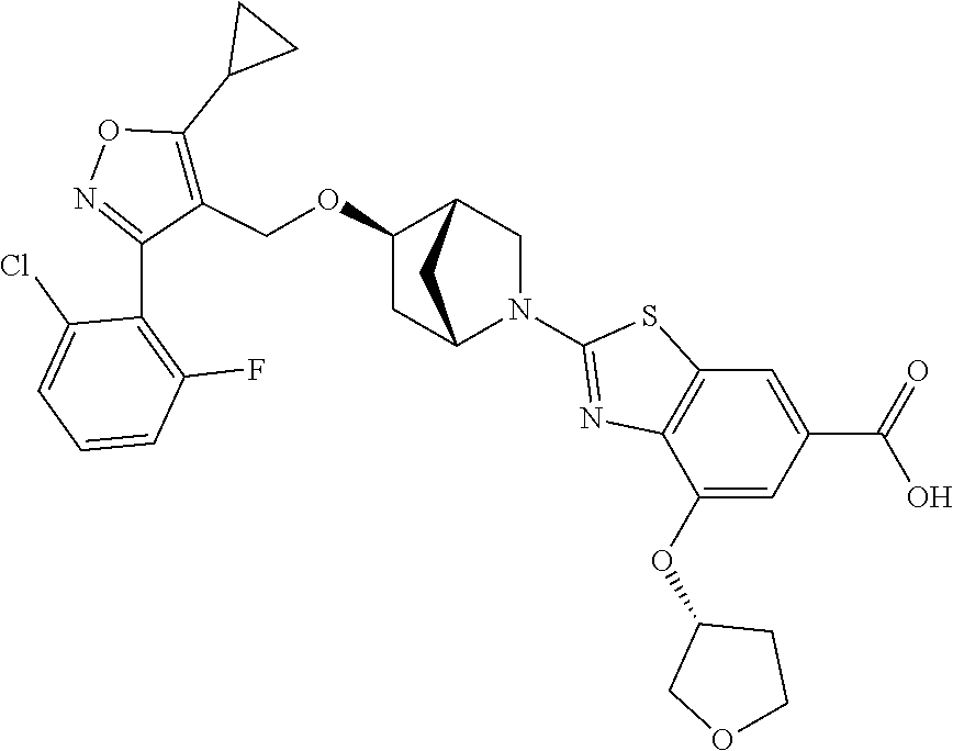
C1(OCC2=C(C3CC3)ON=C2C2=C(F)C=CC=C2Cl)CC2N(C3=NC4=C(S3)C=C(C(=O)O)C=C4OC3COCC3)CC1C2
